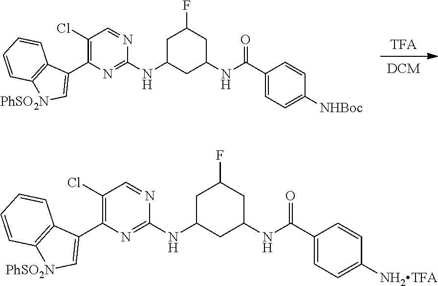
[DCM].[TFA].C1C(NC2=NC(C3=C[PhSO2N]C4=C3C=CC=C4)=C(Cl)C=N2)CC(NC(C2=CC=C([NHBoc])C=C2)=O)CC1F.C1C(NC2=NC(C3=C[PhSO2N]C4=C3C=CC=C4)=C(Cl)C=N2)CC(NC(C2=CC=C([NH2TFA])C=C2)=O)CC1F
